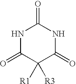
N1C(=O)C([R3])([R1])C(=O)NC1=O
